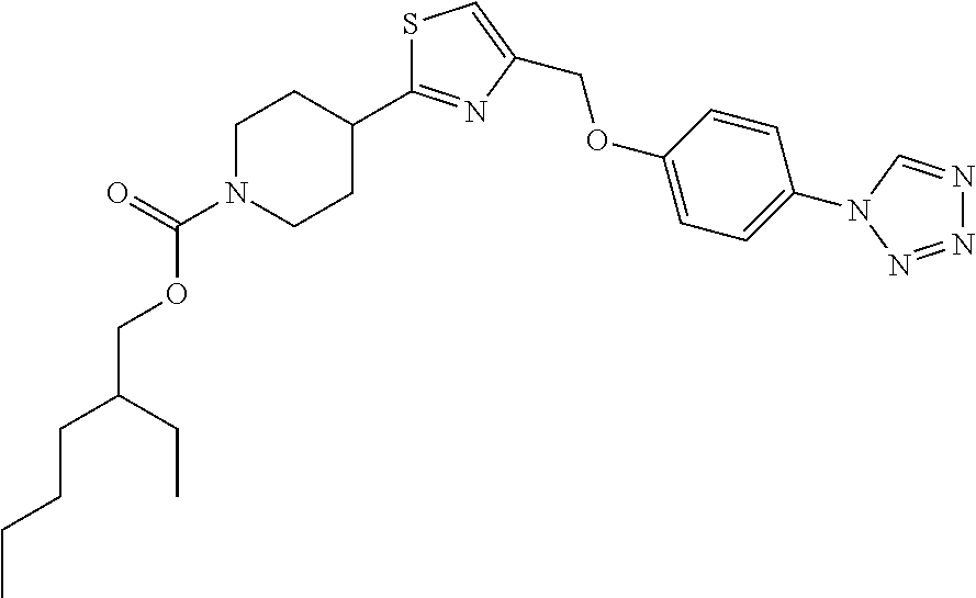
C1(C2=NC(COC3=CC=C(N4C=NN=N4)C=C3)=CS2)CCN(C(=O)OCC(CCCC)CC)CC1
